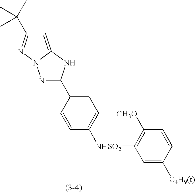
N1=C(C2=CC=C([NHSO2]C3=C([CH3O])C=CC([C4H9(t)])=C3)C=C2)NC2=CC(C(C)(C)C)=NN12
